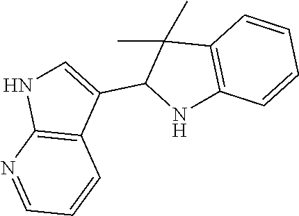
N1C=C(C2NC3=C(C2(C)C)C=CC=C3)C2=C1N=CC=C2
